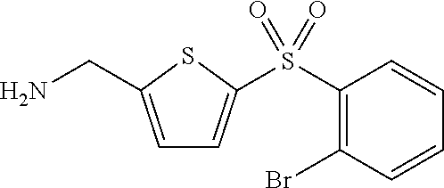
C1=C(CN)SC(S(C2=C(Br)C=CC=C2)(=O)=O)=C1
